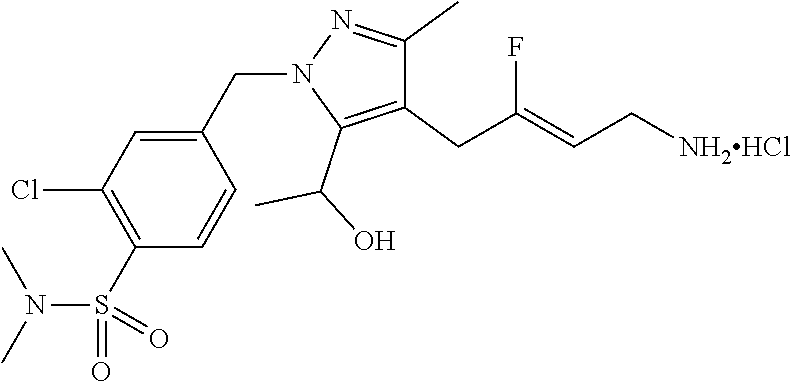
C1(CN2C(C(O)C)=C(CC(=CC[NH2HCl])F)C(C)=N2)=CC(Cl)=C(S(=O)(=O)N(C)C)C=C1
